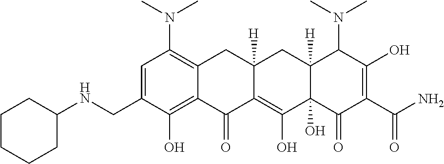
C1=C(CNC2CCCCC2)C(O)=C2C(=C1N(C)C)CC1([H])C(=C(O)C3(O)C([H])(C1)C(N(C)C)C(O)=C(C(N)=O)C3=O)C2=O
